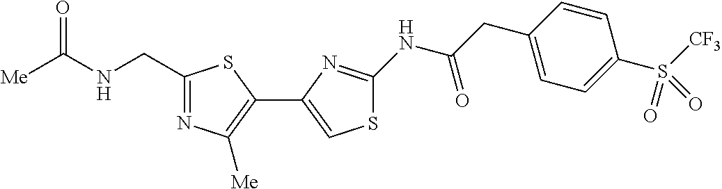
C1(CNC([Me])=O)=NC([Me])=C(C2=CSC(NC(CC3=CC=C(S(=O)([CF3])=O)C=C3)=O)=N2)S1
